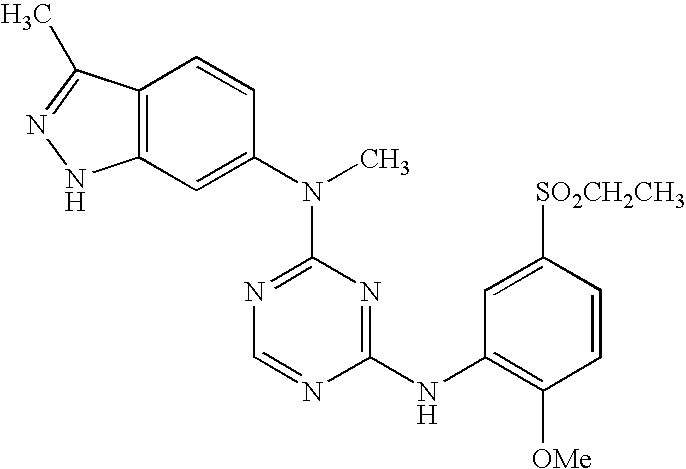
C12=C(C=C(N(C3=NC=NC(NC4=C([OMe])C=CC([SO2CH2CH3])=C4)=N3)C)C=C1)NN=C2C
